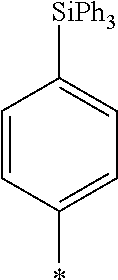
C1=CC(*)=CC=C1[SiPh3]
